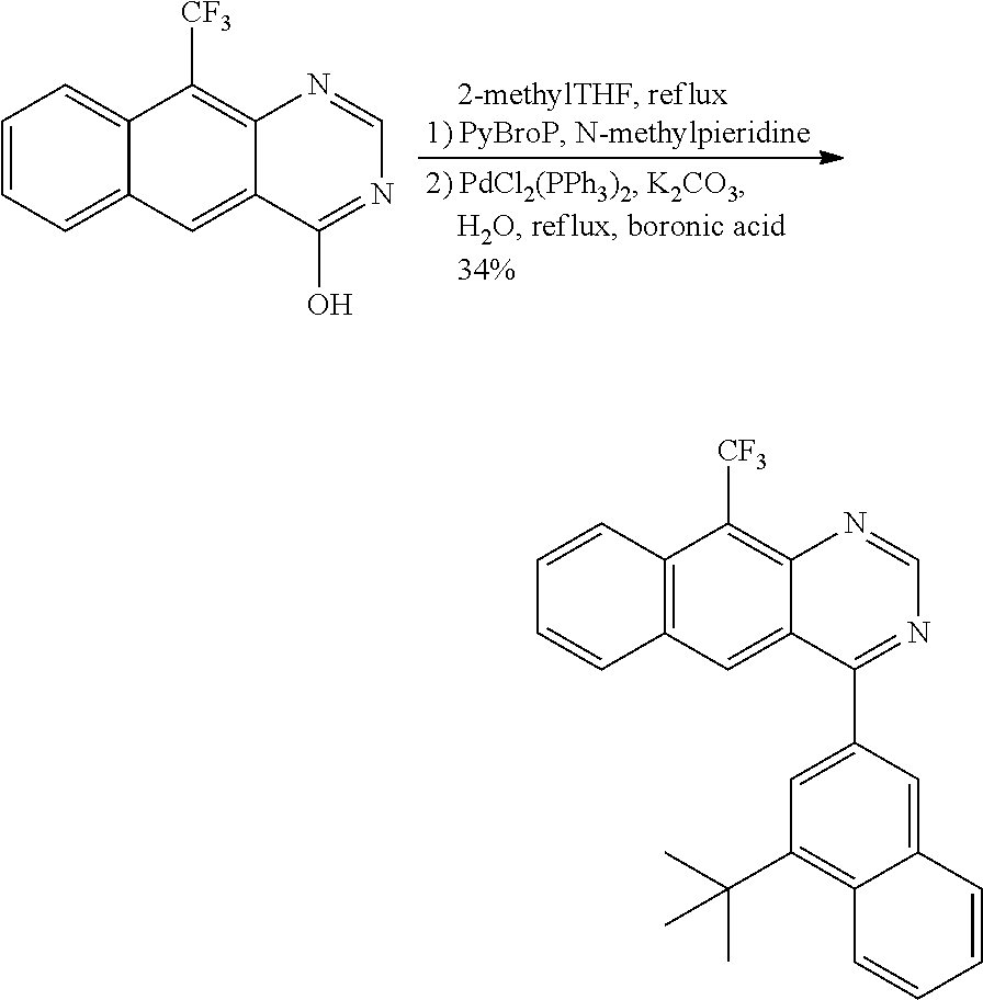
C1=CC2=C(C=C1)C=C1C(=C2[CF3])N=CN=C1C1=CC(C(C)(C)C)=C2C(=C1)C=CC=C2.C1=CC=C2C(=C1)C([CF3])=C1C(=C2)C(O)=NC=N1
